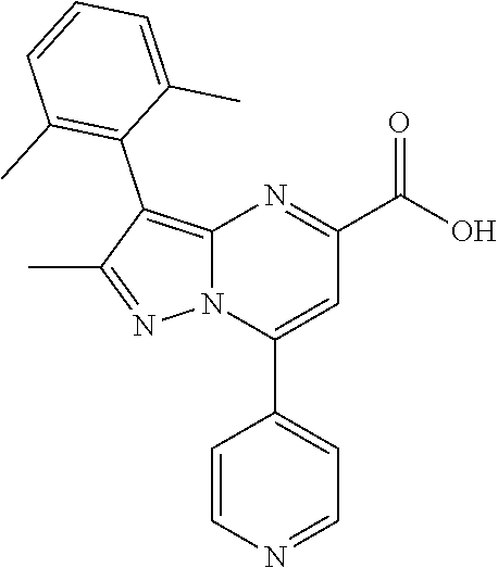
C12=C(C3=C(C)C=CC=C3C)C(C)=NN1C(C1=CC=NC=C1)=CC(C(O)=O)=N2
